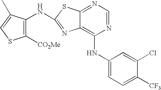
N1=CN=C2C(=C1NC1=CC=C([CF3])C(Cl)=C1)N=C(NC1=C([CO2Me])SC=C1C)S2
